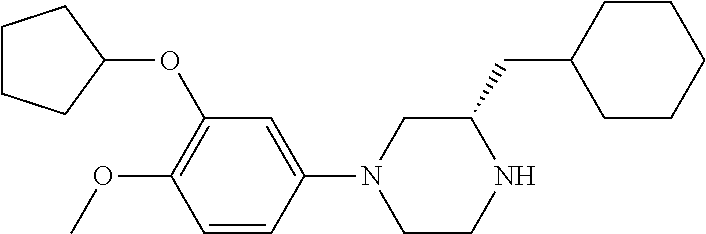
C1CCC(OC2=C(OC)C=CC(N3CCNC(CC4CCCCC4)C3)=C2)C1
